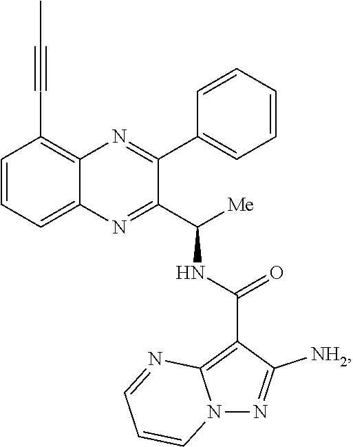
C1=CC=C2C(=C1C#CC)N=C(C1=CC=CC=C1)C(C([Me])NC(C1=C3N(N=C1[NH2])C=CC=N3)=O)=N2
